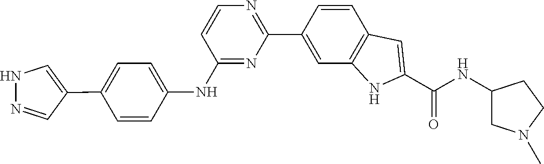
N(C1CN(C)CC1)C(C1=CC2=C(C=C(C3=NC=CC(NC4=CC=C(C5=CNN=C5)C=C4)=N3)C=C2)N1)=O
